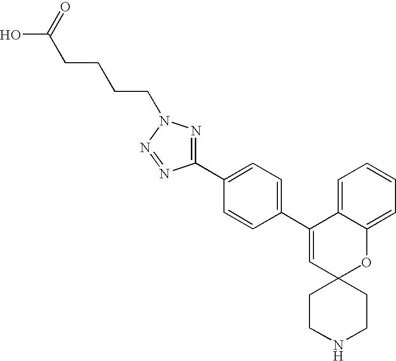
C1(C2=CC=C(C3=CC4(OC5=CC=CC=C35)CCNCC4)C=C2)=NN(CCCCC(O)=O)N=N1
